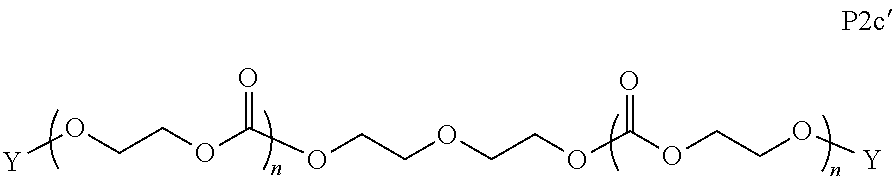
[Y]OCCOC(OCCOCCOC(OCCO[Y])=O)=O
